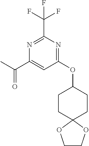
N1=C(C(F)(F)F)N=C(OC2CCC3(CC2)OCCO3)C=C1C(C)=O
